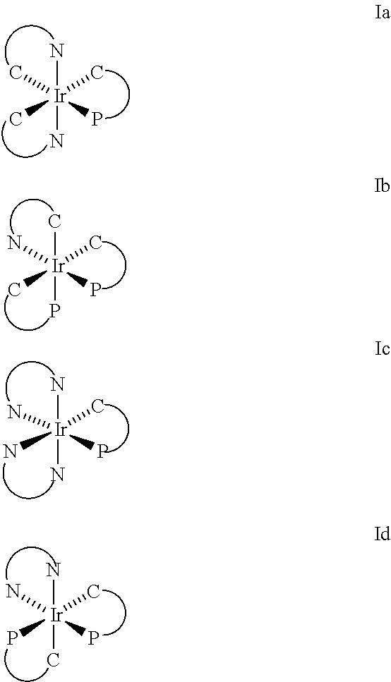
[Ir](C)(C)(C)(P)(N)N.[Ir](C)(N)(C)(P)(C)P.[Ir](N)(N)(C)(P)(N)N.[Ir](P)(N)(C)(P)(N)C
